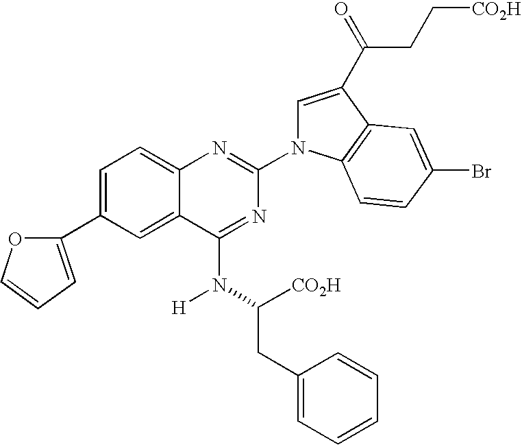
C1=C(C2=CC=CO2)C=C2C(=C1)N=C(N1C=C(C(=O)CC[CO2H])C3=C1C=CC(Br)=C3)N=C2N([H])C([CO2H])CC1=CC=CC=C1
